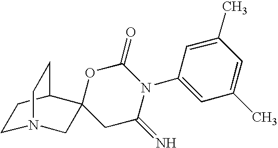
C1N2CC3(C(C1)CC2)CC(=N)N(C1=CC(C)=CC(C)=C1)C(=O)O3
